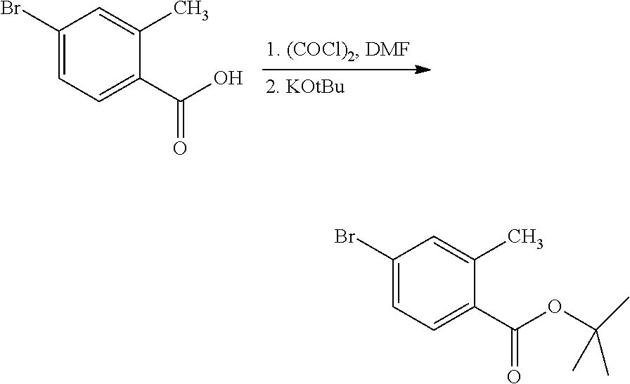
C1(Br)=CC=C(C(O)=O)C(C)=C1.C1(Br)=CC=C(C(OC(C)(C)C)=O)C(C)=C1
